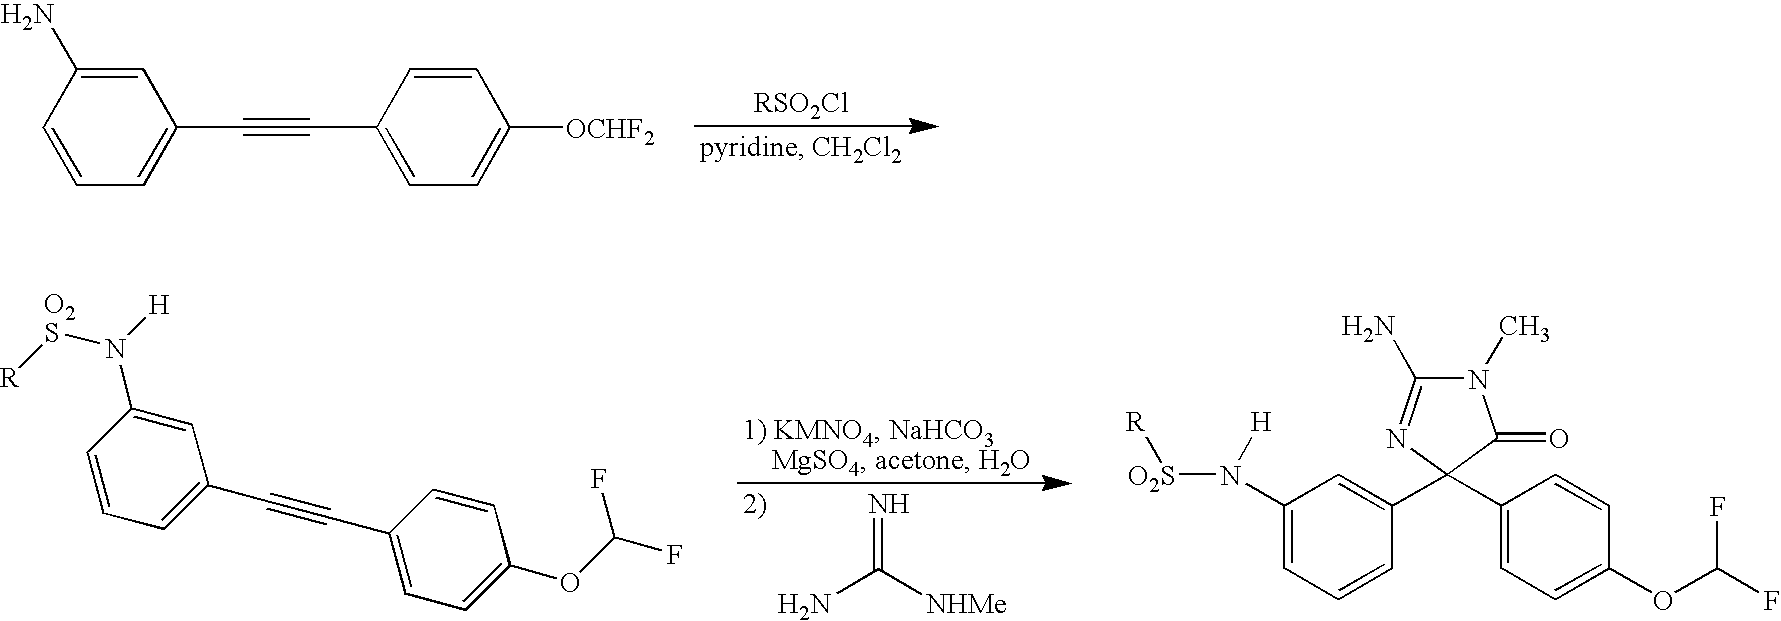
[RSO2Cl].C1=C(C#CC2=CC=C([OCHF2])C=C2)C=C(N)C=C1.NC([NHMe])=N.C1=C(C#CC2=CC=C(OC(F)F)C=C2)C=C(N([H])[O2S][R])C=C1.C1(N([O2S][R])[H])=CC=CC(C2(C3=CC=C(OC(F)F)C=C3)C(=O)N(C)C(N)=N2)=C1
